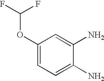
C1(OC(F)F)=CC=C(N)C(N)=C1
